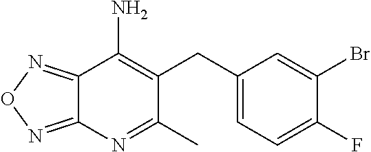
C12=NON=C1N=C(C)C(CC1=CC=C(F)C(Br)=C1)=C2N
